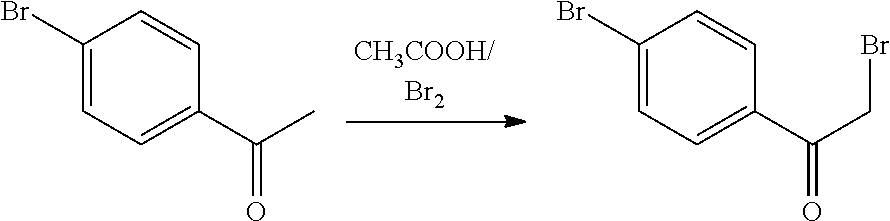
C1(Br)=CC=C(C(C)=O)C=C1.C1(Br)=CC=C(C(CBr)=O)C=C1
